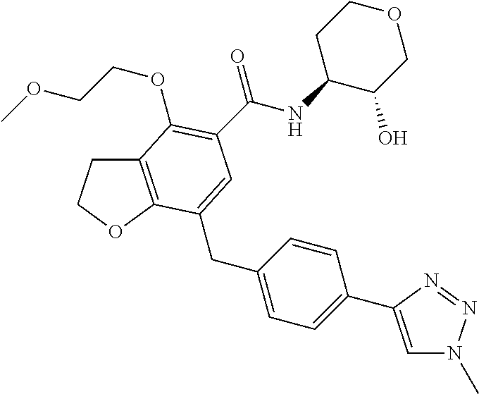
C12=C(OCC1)C(CC1=CC=C(C3=CN(C)N=N3)C=C1)=CC(C(NC1C(O)COCC1)=O)=C2OCCOC
